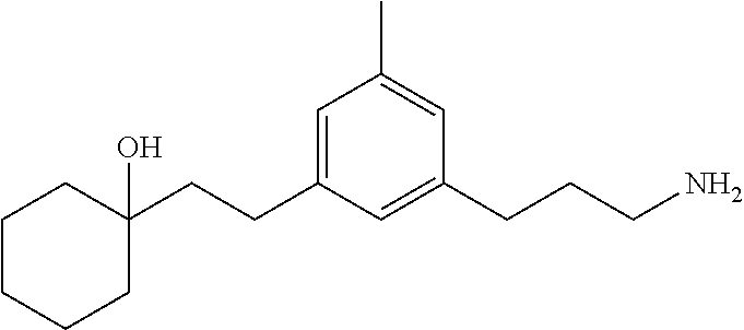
C1=C(CCC2(O)CCCCC2)C=C(CCCN)C=C1C
